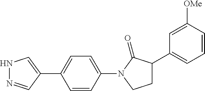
N1N=CC(C2=CC=C(N3C(=O)C(C4=CC=CC([OMe])=C4)CC3)C=C2)=C1
